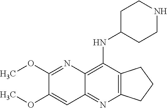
C12=C(C(NC3CCNCC3)=C3C(=N1)C=C(OC)C(OC)=N3)CCC2
